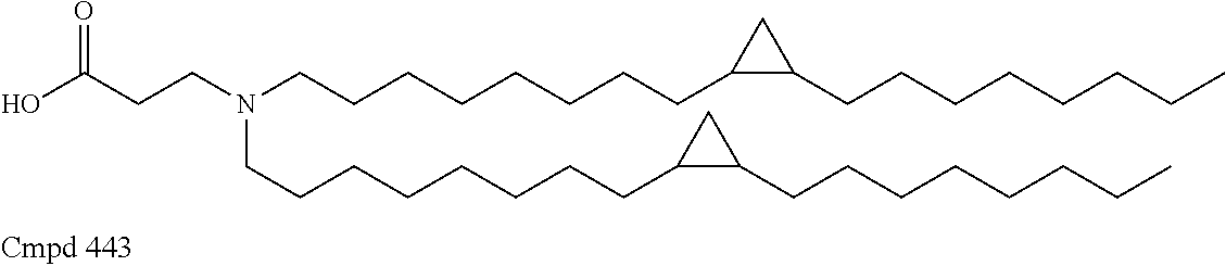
OC(CCN(CCCCCCCCC1C(CCCCCCCC)C1)CCCCCCCCC1C(CCCCCCCC)C1)=O
